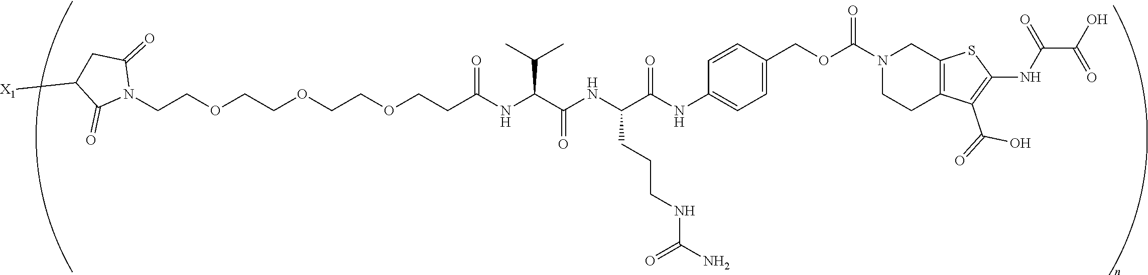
C(COCCOCCOCCC(NC(C(NC(C(NC1=CC=C(COC(N2CCC3=C(C2)SC(NC(=O)C(=O)O)=C3C(O)=O)=O)C=C1)=O)CCCNC(=O)N)=O)C(C)C)=O)N1C(=O)CC([X1])C1=O
